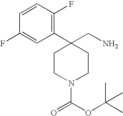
C1CC(C2=C(F)C=CC(F)=C2)(CN)CCN1C(=O)OC(C)(C)C
